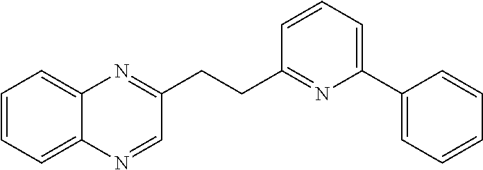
C1=CC=C2C(=C1)N=C(CCC1=NC(C3=CC=CC=C3)=CC=C1)C=N2
